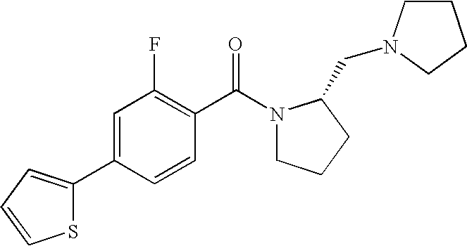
C1(C2=CC(F)=C(C(=O)N3CCCC3CN3CCCC3)C=C2)=CC=CS1
